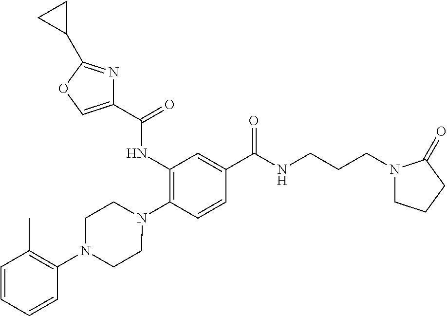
C1(NC(=O)C2=COC(C3CC3)=N2)=C(N2CCN(C3=C(C)C=CC=C3)CC2)C=CC(C(=O)NCCCN2CCCC2=O)=C1
